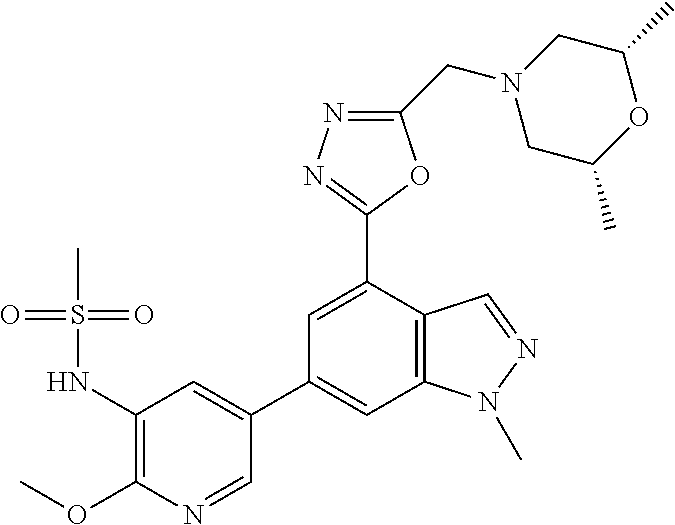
C1=NC(OC)=C(NS(C)(=O)=O)C=C1C1=CC2=C(C(C3=NN=C(CN4CC(C)OC(C)C4)O3)=C1)C=NN2C
